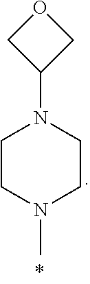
C1CN(C)CCN1C1COC1
